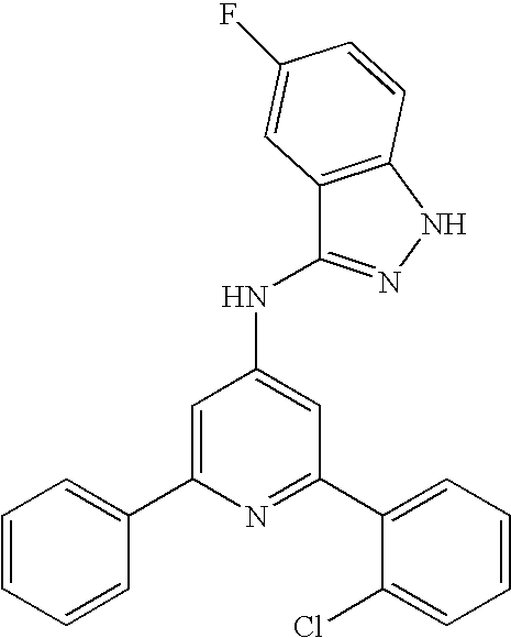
N1=C(C2=CC=CC=C2Cl)C=C(NC2=NNC3=C2C=C(F)C=C3)C=C1C1=CC=CC=C1
